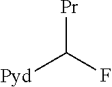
[Pr]C(F)[Pyd]
